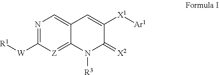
N1=C([W][R1])[Z]=C2C(=C1)C=C([X1][Ar1])C(=[X2])N2[R3]
